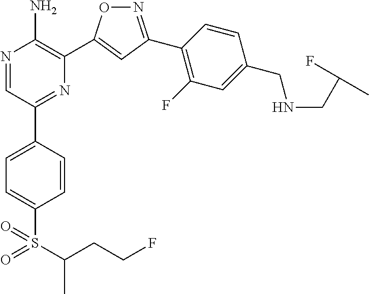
N1=C(C2=C(F)C=C(CNCC(F)C)C=C2)C=C(C2=C(N)N=CC(C3=CC=C(S(=O)(=O)C(CCF)C)C=C3)=N2)O1
